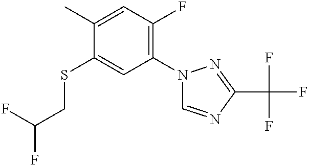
C1(C)=CC(F)=C(N2C=NC(C(F)(F)F)=N2)C=C1SCC(F)F
